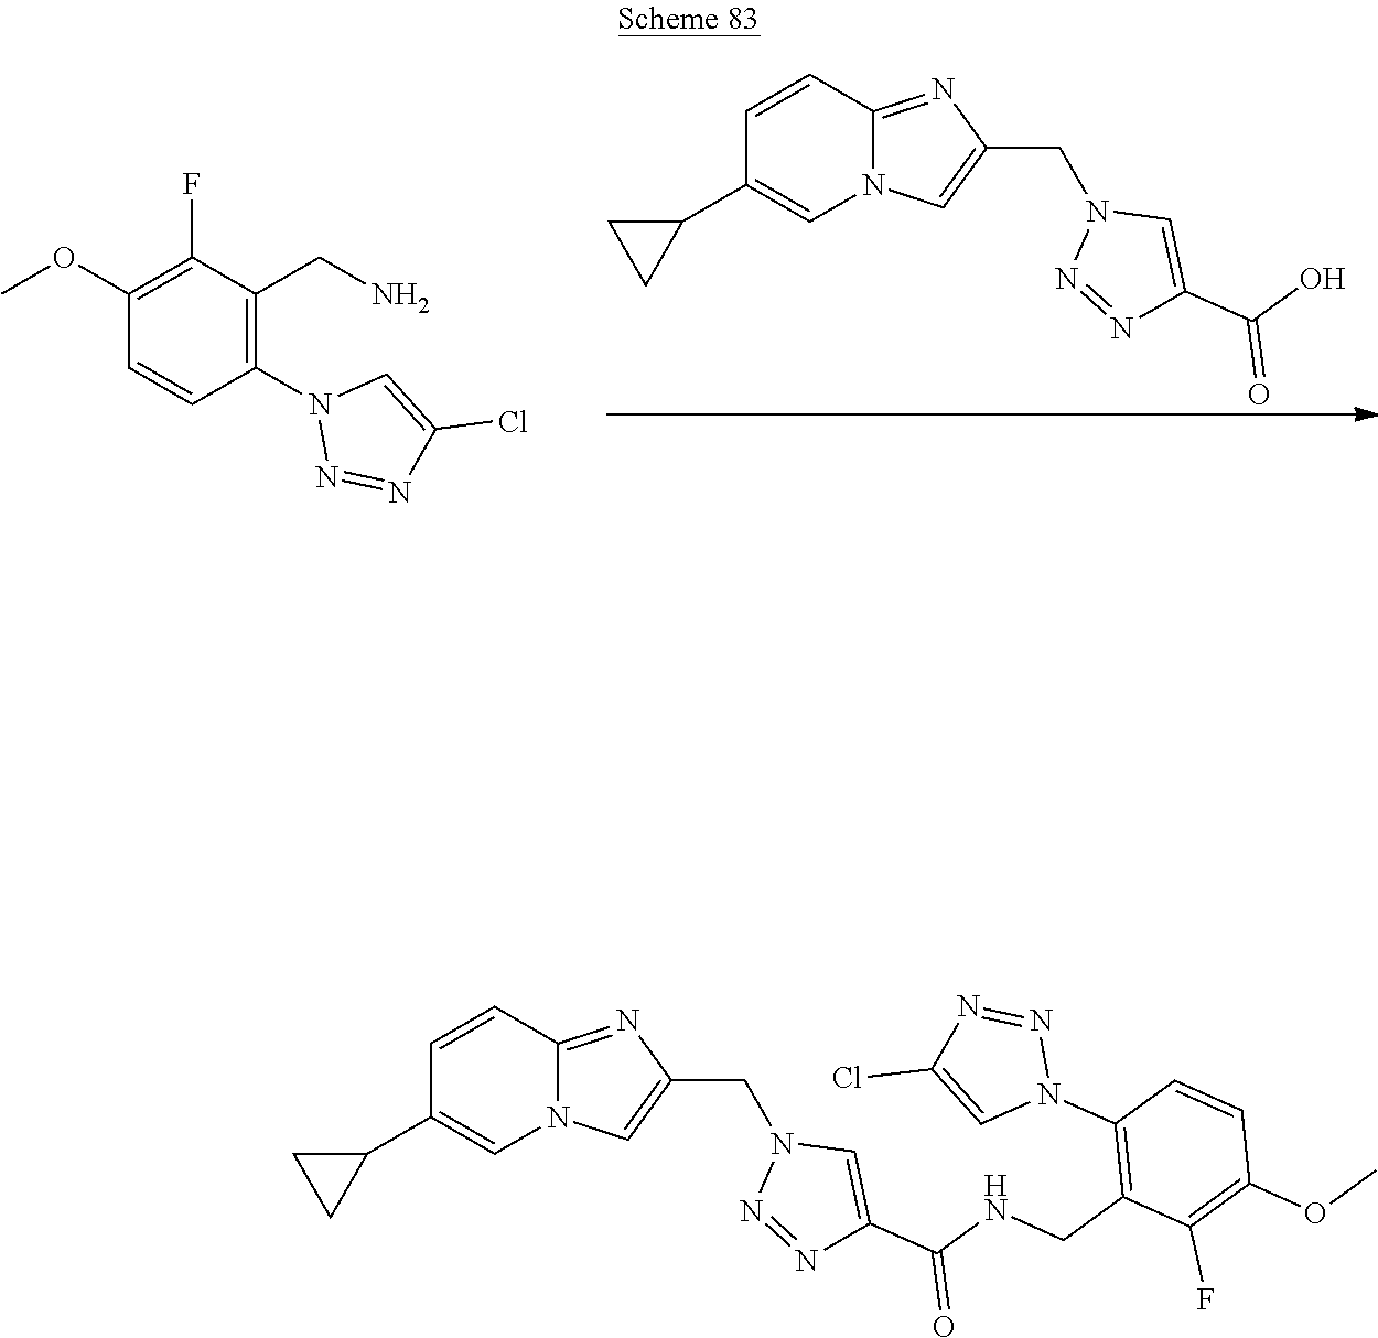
C1=CC2=NC(CN3N=NC(C(O)=O)=C3)=CN2C=C1C1CC1.C1(N2N=NC(Cl)=C2)=C(CN)C(F)=C(OC)C=C1.C1=CC2=NC(CN3N=NC(C(NCC4=C(N5N=NC(Cl)=C5)C=CC(OC)=C4F)=O)=C3)=CN2C=C1C1CC1
